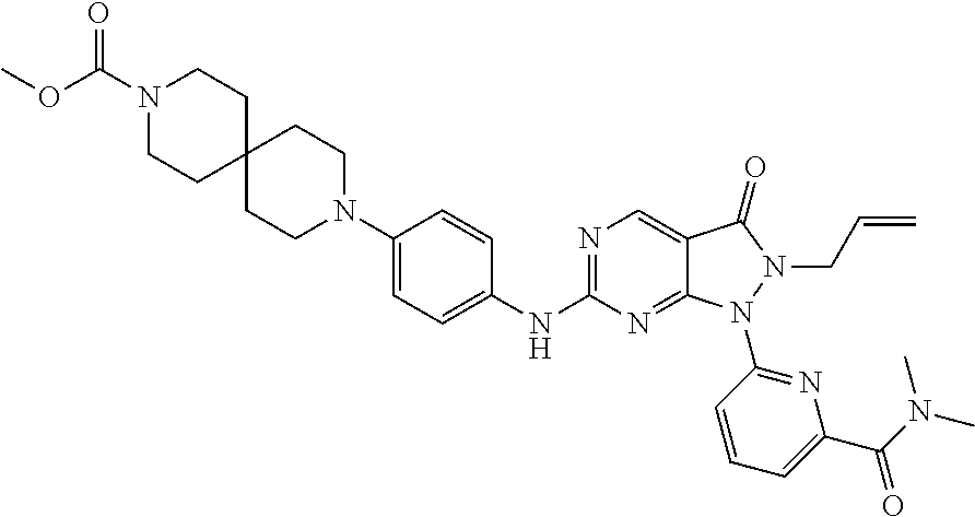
N1(C(=O)OC)CCC2(CC1)CCN(C1=CC=C(NC3=NC=C4C(=N3)N(C3=NC(C(=O)N(C)C)=CC=C3)N(CC=C)C4=O)C=C1)CC2
